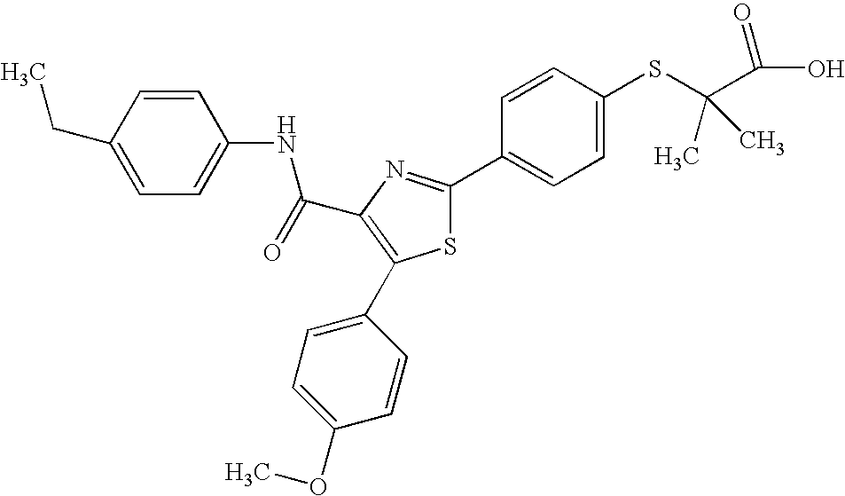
C(C1=C(C2=CC=C(OC)C=C2)SC(C2=CC=C(SC(C(O)=O)(C)C)C=C2)=N1)(NC1=CC=C(CC)C=C1)=O
